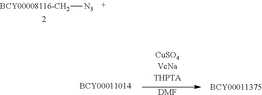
[BCY00008116-CH2][N3].[DMF]
